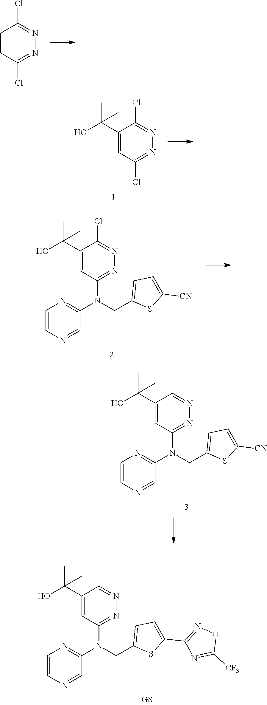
C1(C(O)(C)C)=CC(N(CC2=CC=C(C3=NOC([CF3])=N3)S2)C2=NC=CN=C2)=NN=C1.C1=CC(Cl)=NN=C1Cl.C1(C(O)(C)C)=CC(Cl)=NN=C1Cl.C1(C(O)(C)C)=CC(N(CC2=CC=C([CN])S2)C2=NC=CN=C2)=NN=C1Cl.C1(C(O)(C)C)=CC(N(CC2=CC=C([CN])S2)C2=NC=CN=C2)=NN=C1
